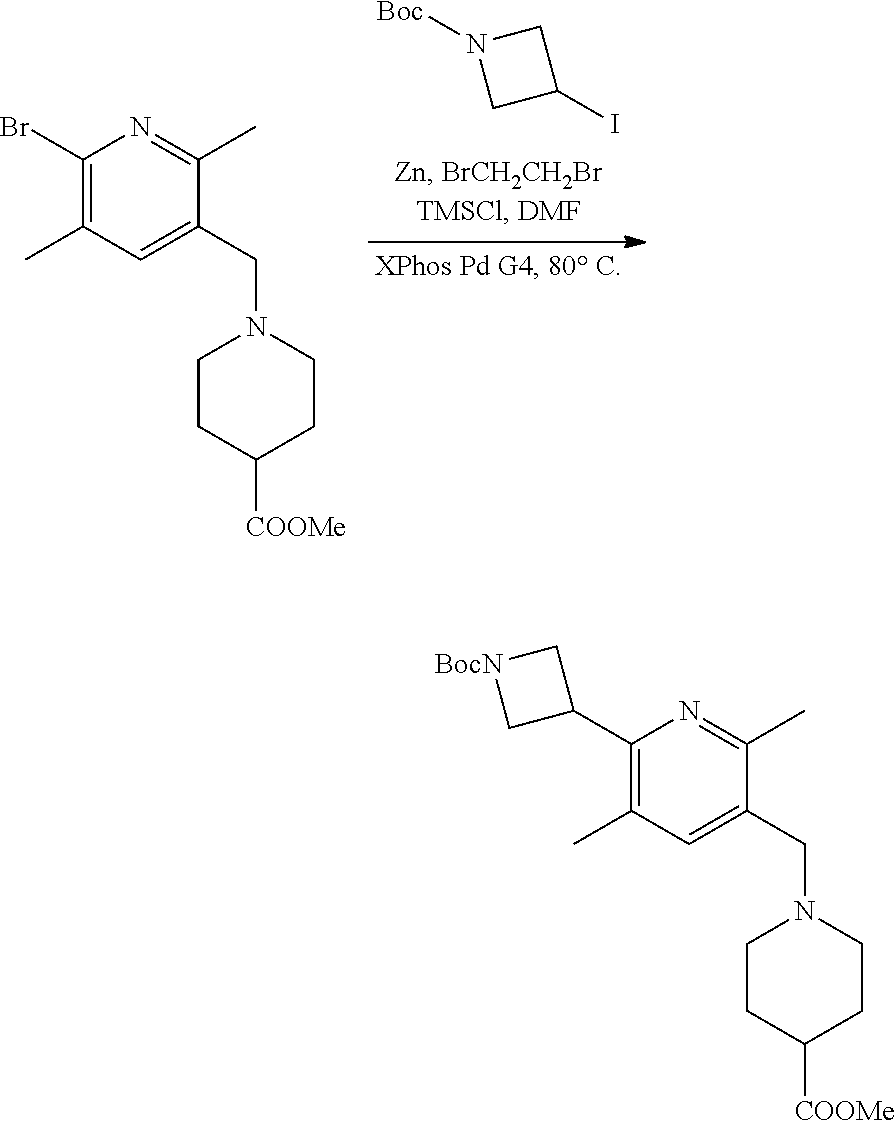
C1N([Boc])CC1I.C1(Br)=C(C)C=C(CN2CCC([COOMe])CC2)C(C)=N1.C1(C2C[BocN]C2)=C(C)C=C(CN2CCC([COOMe])CC2)C(C)=N1
